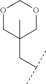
C(C1(C)COCOC1)C(C)C
